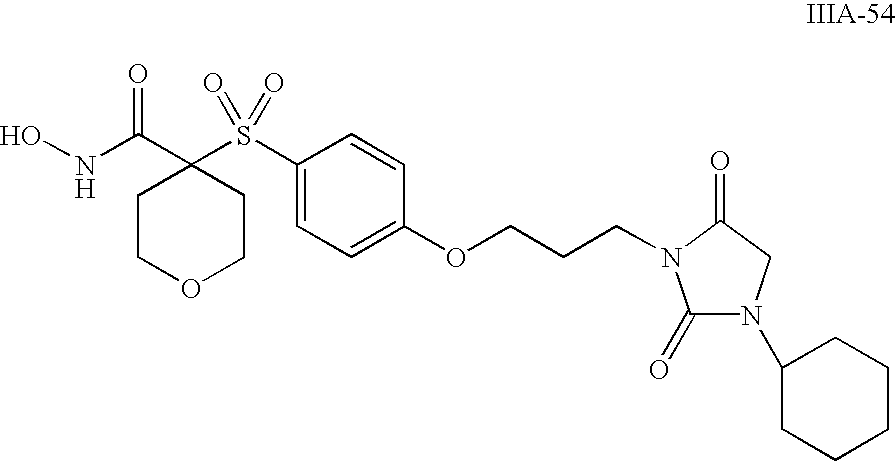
ONC(C1(S(C2=CC=C(OCCCN3C(=O)N(C4CCCCC4)CC3=O)C=C2)(=O)=O)CCOCC1)=O
